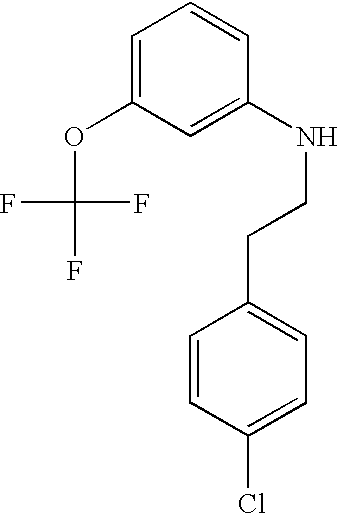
C1=C(OC(F)(F)F)C=C(NCCC2=CC=C(Cl)C=C2)C=C1
